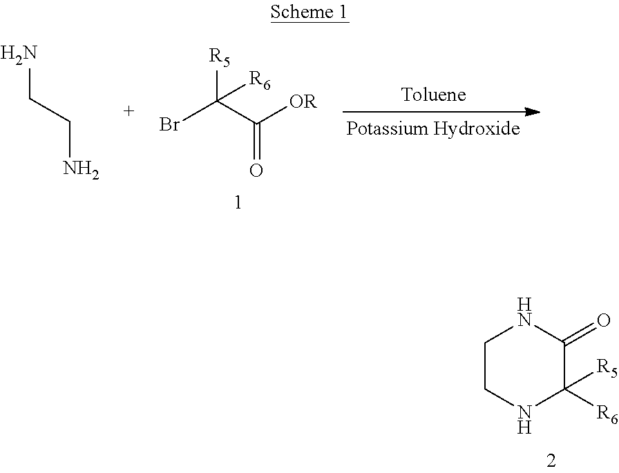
C1CNC([R5])([R6])C(=O)N1.[R5]C(C(=O)[OR])(Br)[R6].NCCN
